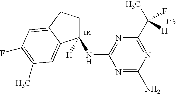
C1([H])(NC2=NC(C(C)(F)[H])=NC(N)=N2)CCC2=CC(F)=C(C)C=C12
